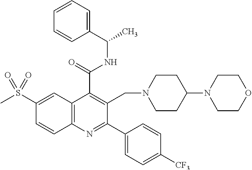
C1(C(=O)NC(C)C2=CC=CC=C2)=C(CN2CCC(N3CCOCC3)CC2)C(C2=CC=C([CF3])C=C2)=NC2=C1C=C(S(C)(=O)=O)C=C2
